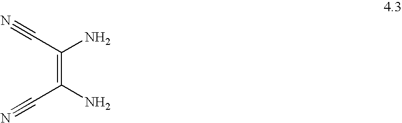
C(C(=C(C#N)N)N)#N
